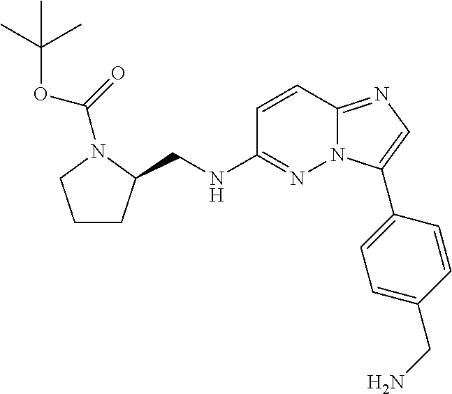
C1=CC2=NC=C(C3=CC=C(CN)C=C3)N2N=C1NCC1CCCN1C(=O)OC(C)(C)C
